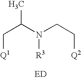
C(C(N(CC[Q2])[R3])C)[Q1]
